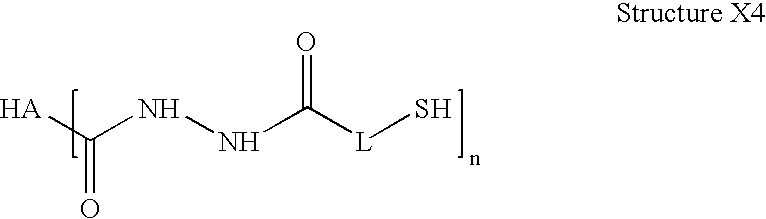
[HA]C(NNC([L]S)=O)=O
